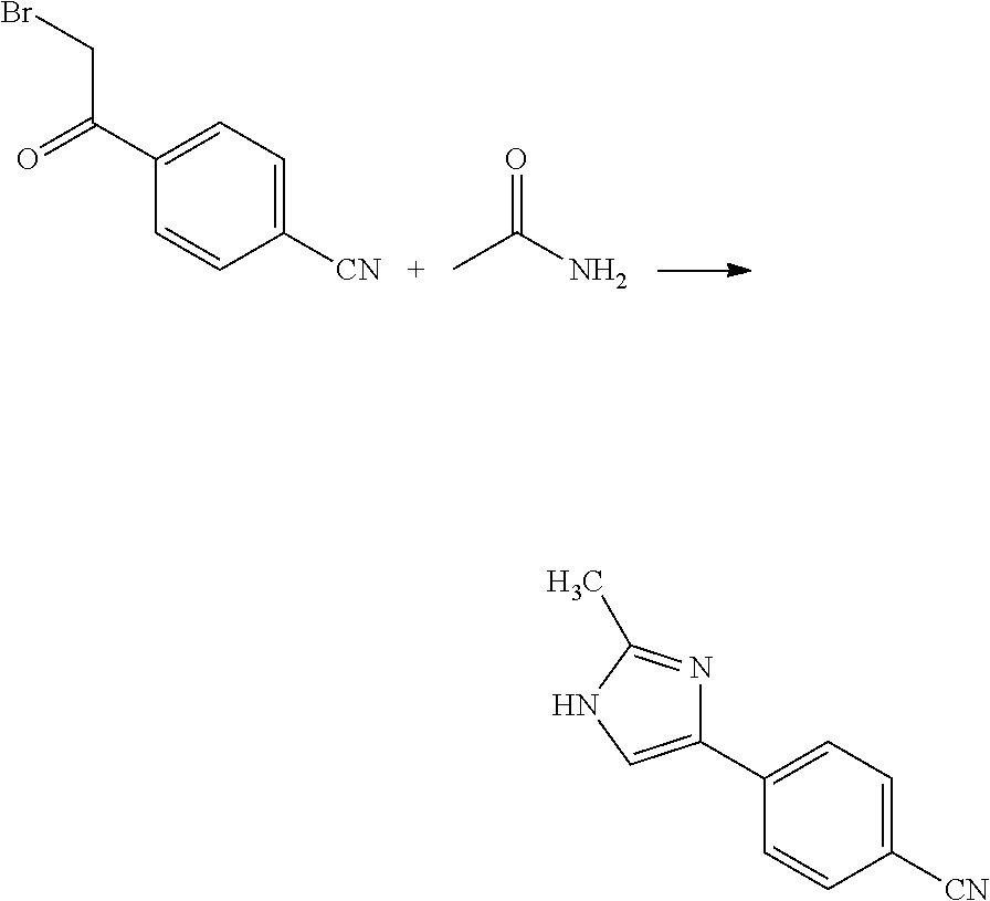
C1=C(C(=O)CBr)C=CC([CN])=C1.CC(N)=O.C1=C(C2=CNC(C)=N2)C=CC([CN])=C1
